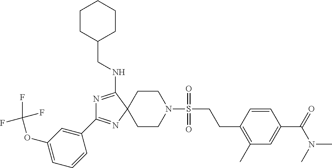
N1=C(NCC2CCCCC2)C2(N=C1C1=CC(OC(F)(F)F)=CC=C1)CCN(S(CCC1=C(C)C=C(C(N(C)C)=O)C=C1)(=O)=O)CC2
